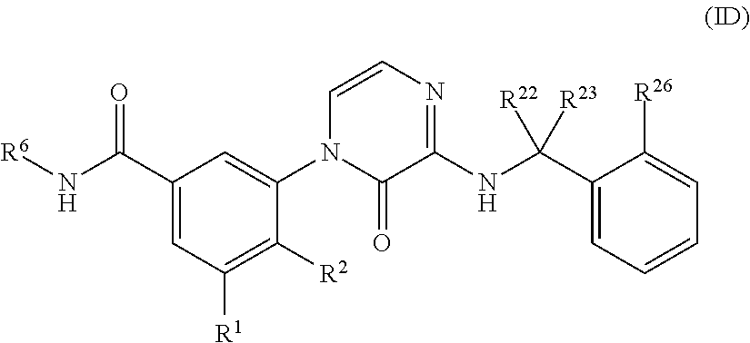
[R6]NC(=O)C1=CC([R1])=C([R2])C(N2C(=O)C(NC(C3=CC=CC=C3[R26])([R22])[R23])=NC=C2)=C1
